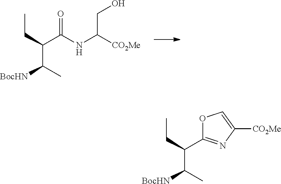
C(C(C(=O)NC([CO2Me])CO)C(C)[BocHN])C.C(C(C(C)[BocHN])C1=NC([CO2Me])=CO1)C
